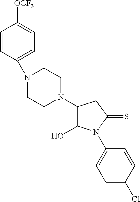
C1=CC(N2CCN(C3C(O)N(C4=CC=C(Cl)C=C4)C(=S)C3)CC2)=CC=C1[OCF3]
